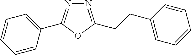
N1=C(CCC2=CC=CC=C2)OC(C2=CC=CC=C2)=N1
